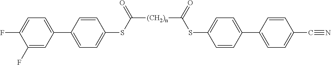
[(CH2)n](C(SC1=CC=C(C2=CC=C(F)C(F)=C2)C=C1)=O)C(SC1=CC=C(C2=CC=C(C#N)C=C2)C=C1)=O
